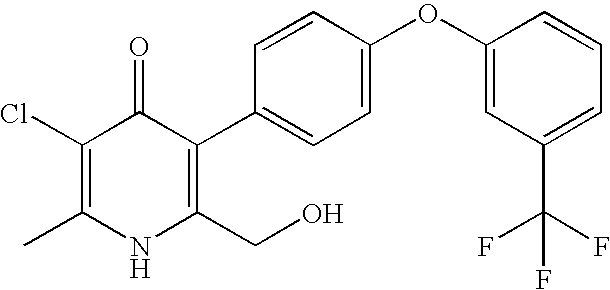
C1=C(OC2=CC(C(F)(F)F)=CC=C2)C=CC(C2=C(CO)NC(C)=C(Cl)C2=O)=C1
